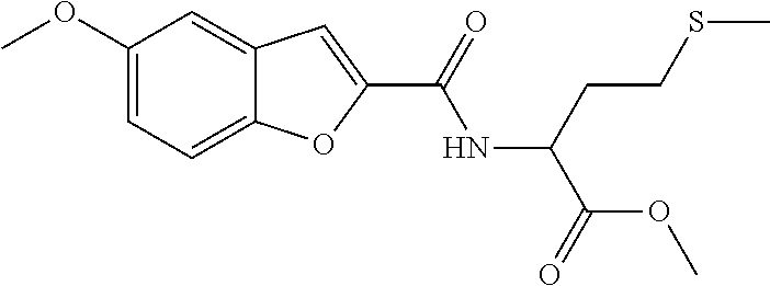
C(NC(C(=O)OC)CCSC)(=O)C1=CC2=CC(OC)=CC=C2O1
